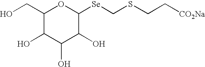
C1(CO)C(O)C(O)C(O)C([Se]CSCC[CO2Na])O1
